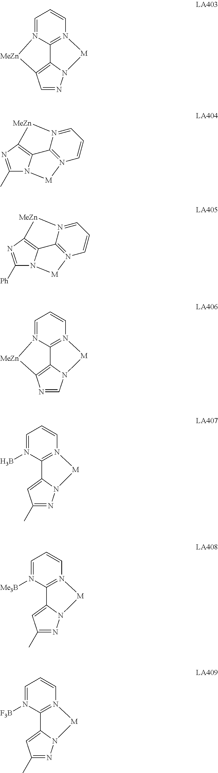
[MeZn]1N2=CC=CN3=C2C2=C1C=NN2[M]3.C1(C)=NC2=C3N1[M]N1=C3N(=CC=C1)[MeZn]2.C1([Ph])=NC2=C3N1[M]N1=C3N(=CC=C1)[MeZn]2.[MeZn]1N2=CC=CN3=C2C2=C1N=CN2[M]3.C12=CC(C)=NN1[M]N1=C2N(B)=CC=C1.C12=CC(C)=NN1[M]N1=C2N([Me3B])=CC=C1.C12=CC(C)=NN1[M]N1=C2N([F3B])=CC=C1
